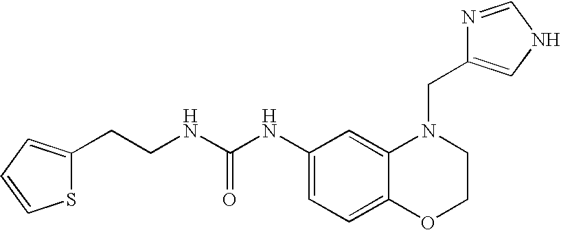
C1(NC(NCCC2=CC=CS2)=O)=CC=C2C(=C1)N(CC1=CNC=N1)CCO2
